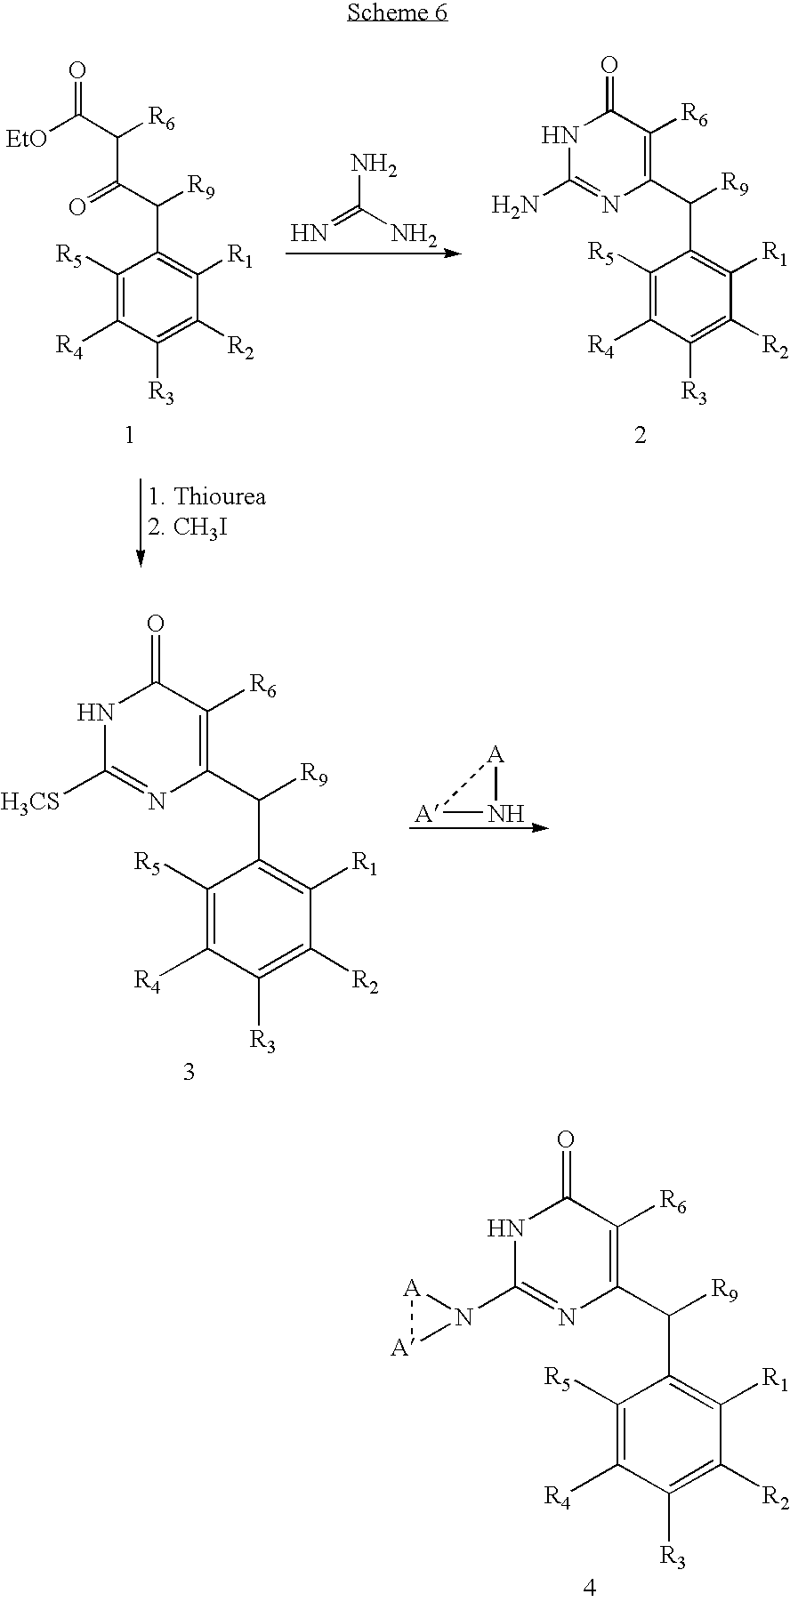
C1([R5])=C([R4])C([R3])=C([R2])C([R1])=C1C(C1=C([R6])C(=O)NC([H3CS])=N1)[R9].[A]1N[A]1.N=C(N)N.C1([R5])=C([R4])C([R3])=C([R2])C([R1])=C1C(C(C(C([EtO])=O)[R6])=O)[R9].C1([R5])=C([R4])C([R3])=C([R2])C([R1])=C1C(C1=C([R6])C(=O)NC(N)=N1)[R9].C1([R5])=C([R4])C([R3])=C([R2])C([R1])=C1C(C1=C([R6])C(=O)NC(N2[A][A]2)=N1)[R9]
